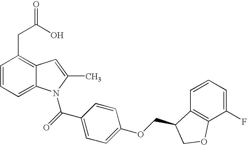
C1=CC=C2C(=C1CC(O)=O)C=C(C)N2C(C1=CC=C(OCC2C3=C(C(F)=CC=C3)OC2)C=C1)=O
